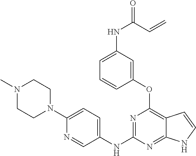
N1=C(NC2=CC=C(N3CCN(C)CC3)N=C2)N=C2C(=C1OC1=CC(NC(=O)C=C)=CC=C1)C=CN2
